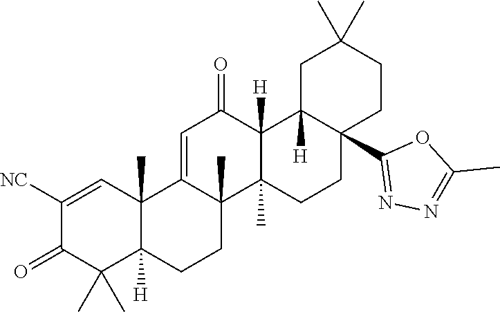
C1([NC])=CC2(C)C([H])(C(C)(C)C1=O)CCC1(C)C2=CC(=O)C2([H])C1(C)CCC1(C3=NN=C(C)O3)C2([H])CC(C)(C)CC1
